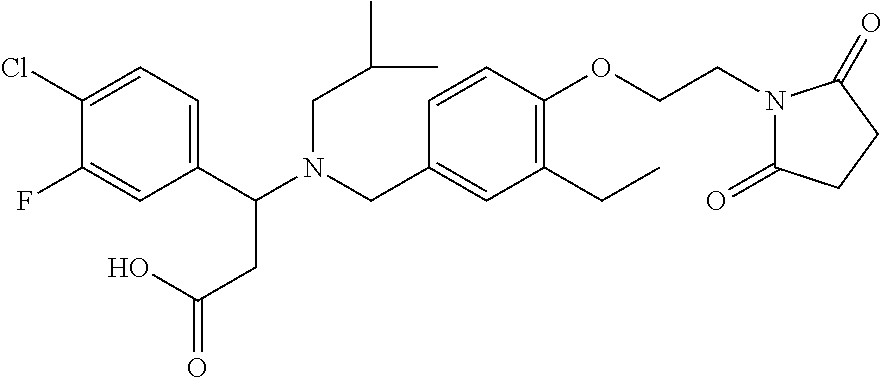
C1(C(N(CC2=CC(CC)=C(OCCN3C(=O)CCC3=O)C=C2)CC(C)C)CC(=O)O)=CC=C(Cl)C(F)=C1
